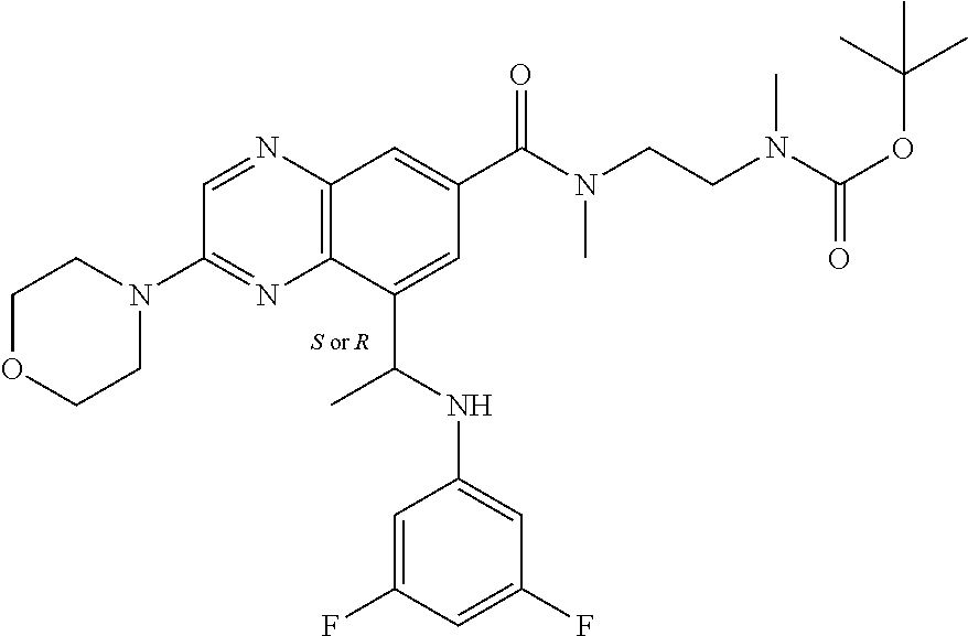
N1=CC(N2CCOCC2)=NC2=C1C=C(C(N(CCN(C(OC(C)(C)C)=O)C)C)=O)C=C2C(NC1=CC(F)=CC(F)=C1)C
